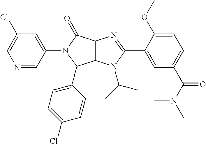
C12=C(N(C(C)C)C(C3=CC(C(N(C)C)=O)=CC=C3OC)=N1)C(C1=CC=C(Cl)C=C1)N(C1=CC(Cl)=CN=C1)C2=O
